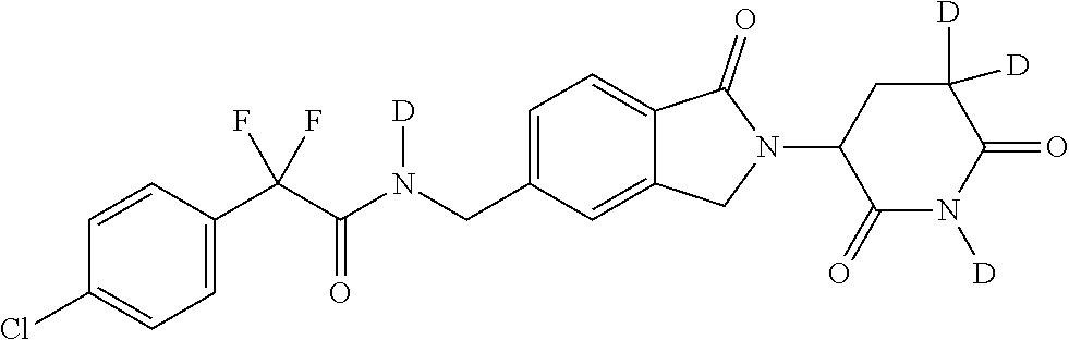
C1=CC(C(C(N(CC2=CC=C3C(=C2)CN(C2C(=O)N([D])C(=O)C([D])([D])C2)C3=O)[D])=O)(F)F)=CC=C1Cl
